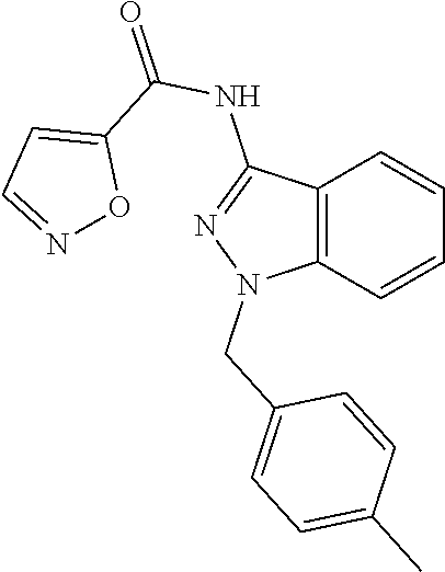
C12=C(C=CC=C1)N(CC1=CC=C(C)C=C1)N=C2NC(=O)C1=CC=NO1
